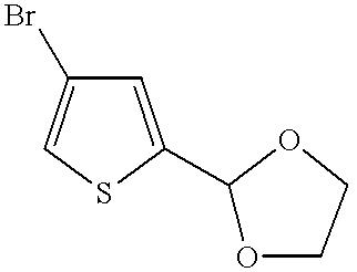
C1=C(C2OCCO2)SC=C1Br
